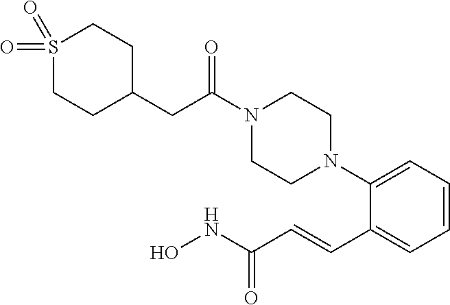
C(C1CCS(=O)(=O)CC1)C(N1CCN(C2=CC=CC=C2C=CC(NO)=O)CC1)=O
